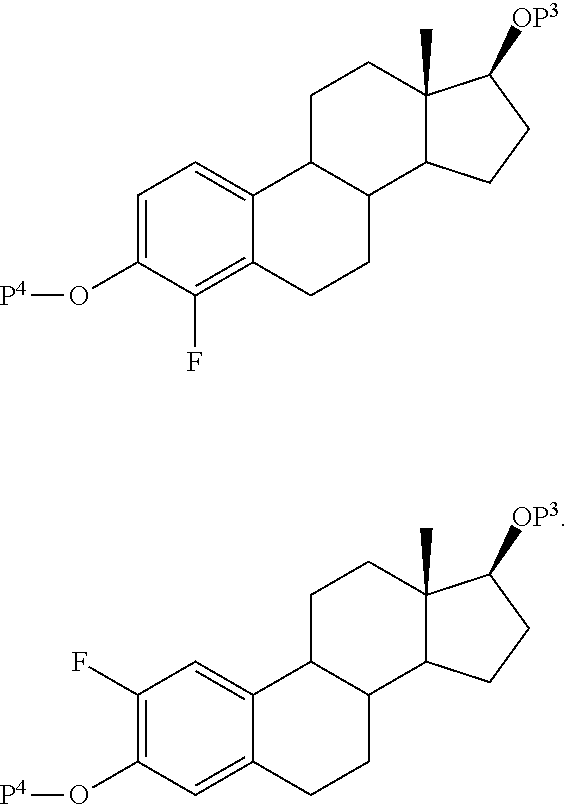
C1=C(O[P4])C(F)=C2C(=C1)C1C(CC2)C2C(C)(CC1)C([OP3])CC2.C1(F)=C(O[P4])C=C2C(=C1)C1C(CC2)C2C(C)(CC1)C([OP3])CC2
